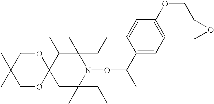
C12(CC(C)(CC)N(OC(C)C3=CC=C(OCC4CO4)C=C3)C(C)(CC)C1C)OCC(C)(C)CO2
